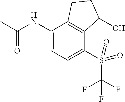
C1(S(=O)(=O)C(F)(F)F)=CC=C(NC(C)=O)C2=C1C(O)CC2
